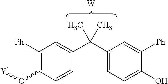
[W].O(C1=C([Ph])C=C(C(C2=CC=C(O)C([Ph])=C2)(C)C)C=C1)[Y1]
